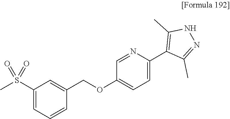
S(C1=CC=CC(COC2=CC=C(C3=C(C)NN=C3C)N=C2)=C1)(C)(=O)=O
